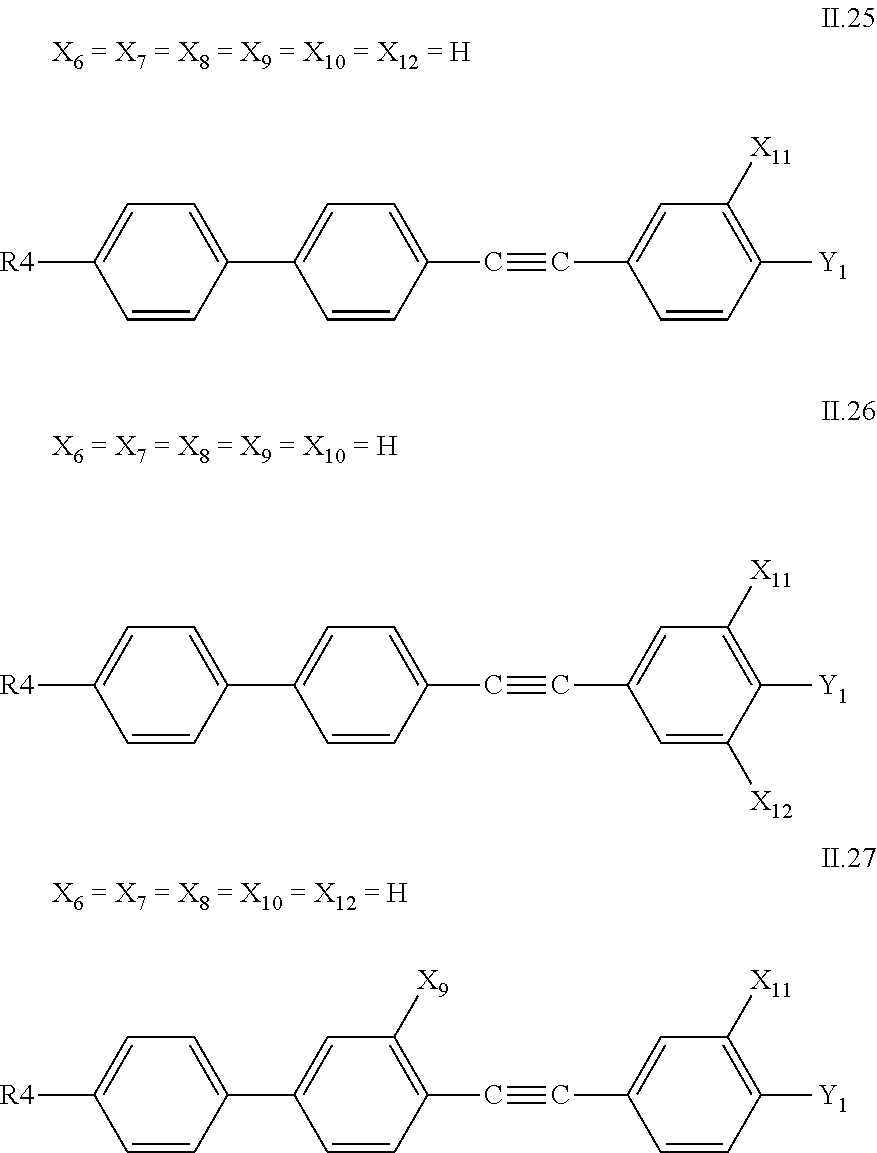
[R4]C1=CC=C(C2=CC=C(C#CC3=CC([X11])=C([Y1])C=C3)C=C2)C=C1.[R4]C1=CC=C(C2=CC=C(C#CC3=CC([X11])=C([Y1])C([X12])=C3)C=C2)C=C1.[R4]C1=CC=C(C2=CC([X9])=C(C#CC3=CC([X11])=C([Y1])C=C3)C=C2)C=C1
